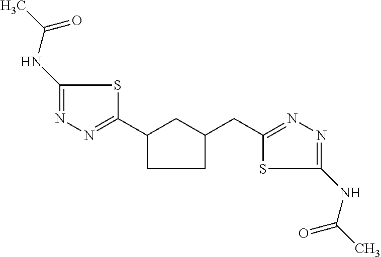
C1(NC(C)=O)=NN=C(C2CC(CC3=NN=C(NC(C)=O)S3)CC2)S1
